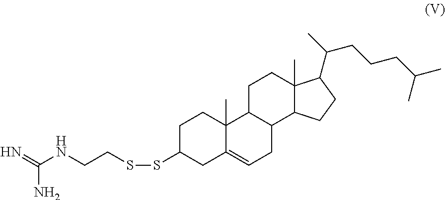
C(SSC1CC2=CCC3C(C2(C)CC1)CCC1(C)C3CCC1C(CCCC(C)C)C)CNC(N)=N
